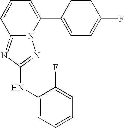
C12=NC(NC3=CC=CC=C3F)=NN1C(C1=CC=C(F)C=C1)=CC=C2
